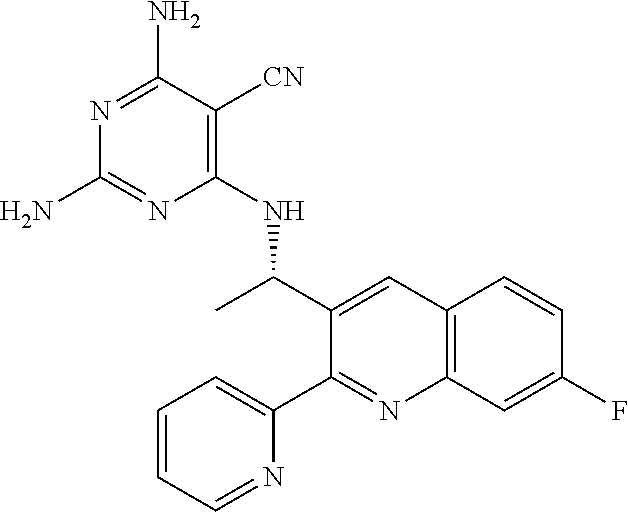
C12=C(C=C(F)C=C1)N=C(C1=CC=CC=N1)C(C(C)NC1=C([CN])C(N)=NC(N)=N1)=C2
